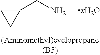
C1(CN)CC1.[xH2O]
